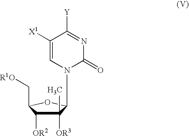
C1([OR3])(C)C([OR2])C(C[R1O])OC1N1C=C([X1])C([Y])=NC1=O
